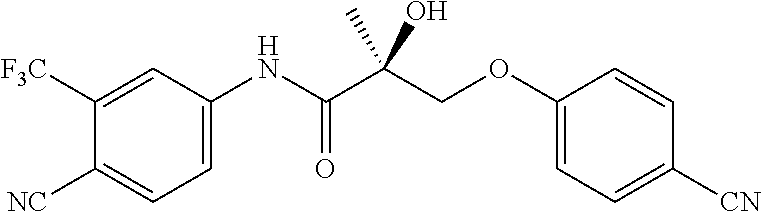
C1=C([F3C])C([NC])=CC=C1NC(C(COC1=CC=C([CN])C=C1)(C)O)=O
